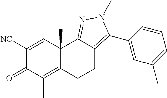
C1([NC])=CC2(C)C(=C(C)C1=O)CCC1=C(C3=CC(C)=CC=C3)N(C)N=C21
